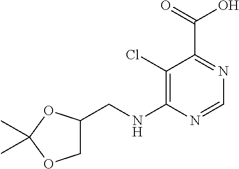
C1(Cl)=C(NCC2COC(C)(C)O2)N=CN=C1C(=O)O
